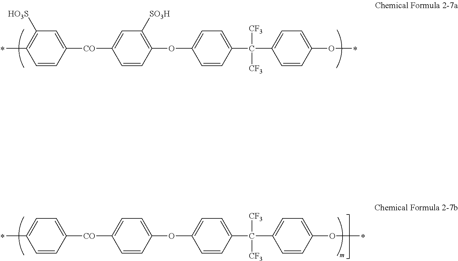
C1=CC([CO]C2=CC([SO3H])=C(OC3=CC=C(C(C4=CC=C(OC)C=C4)([CF3])[CF3])C=C3)C=C2)=CC([HO3S])=C1C.*.*.C1=CC([CO]C2=CC=C(OC3=CC=C(C(C4=CC=C(OC)C=C4)([CF3])[CF3])C=C3)C=C2)=CC=C1C.*.*
